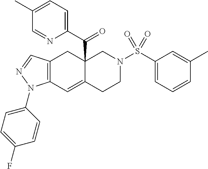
C12=C(C=C3C(C(C4=CC=C(C)C=N4)=O)(C1)CN(S(C1=CC=CC(C)=C1)(=O)=O)CC3)N(C1=CC=C(F)C=C1)N=C2
